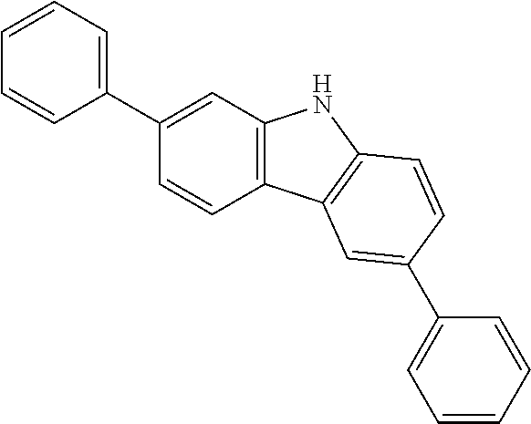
C1=CC=C(C2=CC3=C(C=C2)C2=C(N3)C=CC(C3=CC=CC=C3)=C2)C=C1
